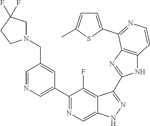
C1=NC=C(C2=NC=C3C(=C2F)C(C2=NC4=C(N2)C=CN=C4C2=CC=C(C)S2)=NN3)C=C1CN1CC(F)(F)CC1
